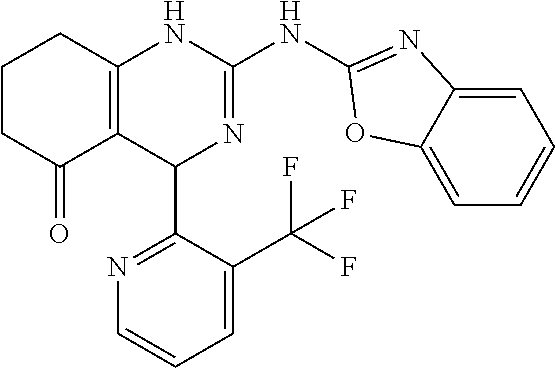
C1CC(=O)C2=C(C1)NC(NC1=NC3=CC=CC=C3O1)=NC2C1=NC=CC=C1C(F)(F)F
